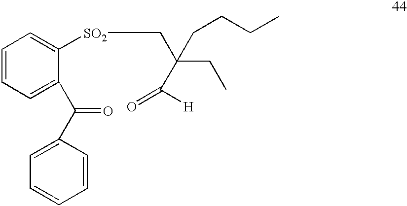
C1=CC=C(C(=O)C2=CC=CC=C2)C([SO2]CC(CC)(C(=O)[H])CCCC)=C1
